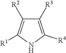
C1([R3])=C([R4])NC([R1])=C1[R2]
